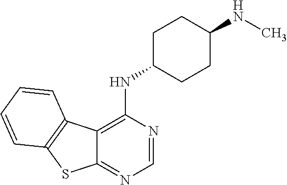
C12=C(NC3CCC(NC)CC3)N=CN=C1SC1=C2C=CC=C1
